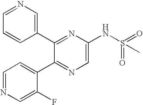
C1(C2=NC(NS(=O)(=O)C)=CN=C2C2=CC=NC=C2F)=CN=CC=C1
